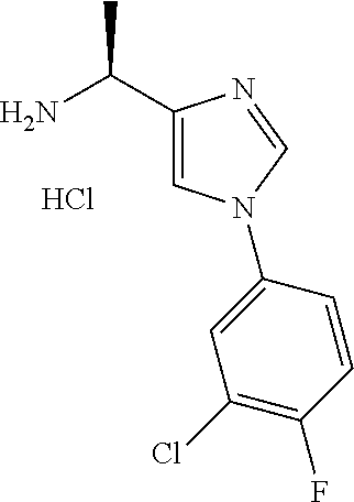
NC(C1=CN(C2=CC(Cl)=C(F)C=C2)C=N1)C.Cl
